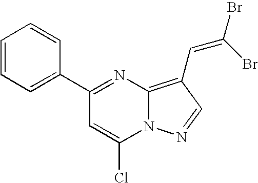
N12C(=C(C=C(Br)Br)C=N1)N=C(C1=CC=CC=C1)C=C2Cl
